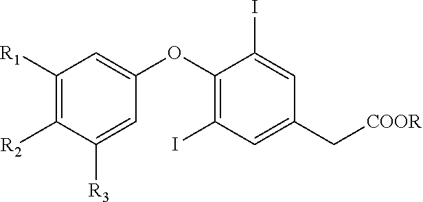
C1([R1])=C([R2])C([R3])=CC(OC2=C(I)C=C(C[COOR])C=C2I)=C1
